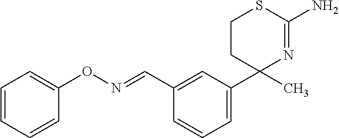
C1(C=NOC2=CC=CC=C2)=CC(C2(C)N=C(N)SCC2)=CC=C1
